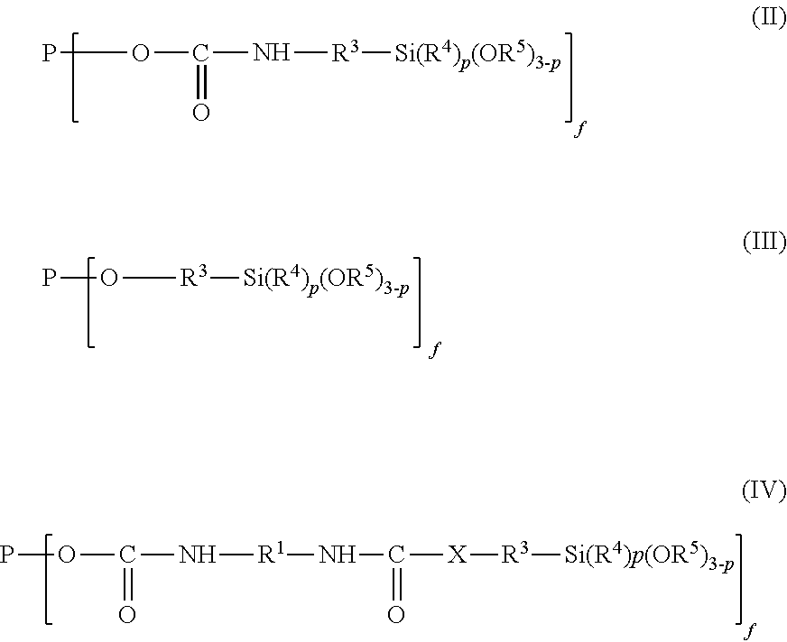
O(C(N[R3][Si(R4)p(OR5)3-p])=O)P.O([R3][Si(R4)p(OR5)3-p])P.[R1](NC([X][R3][Si(R4)p(OR5)3-p])=O)NC(OP)=O
